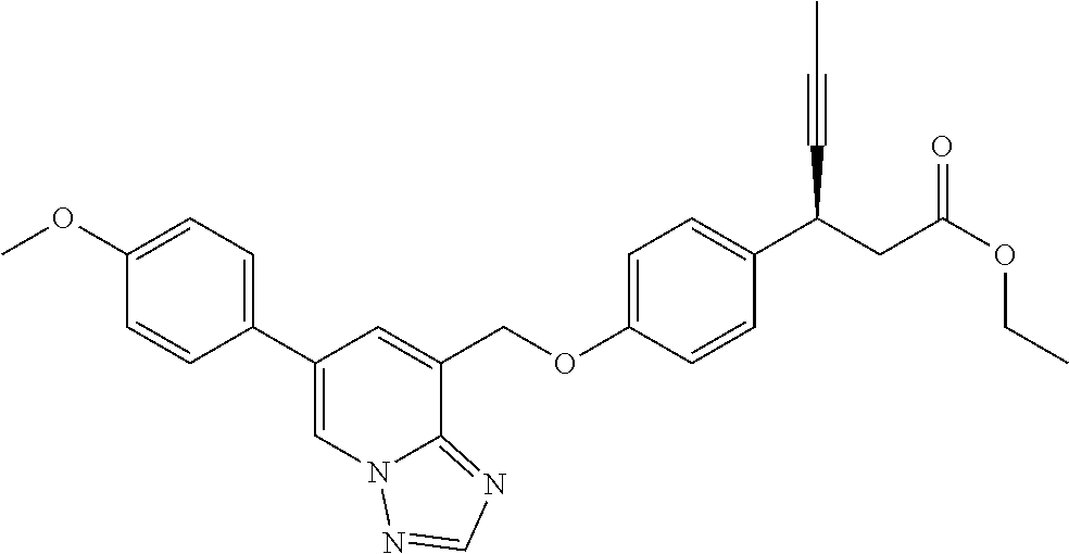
C1(C2=CC=C(OC)C=C2)=CN2C(=NC=N2)C(COC2=CC=C(C(CC(OCC)=O)C#CC)C=C2)=C1
